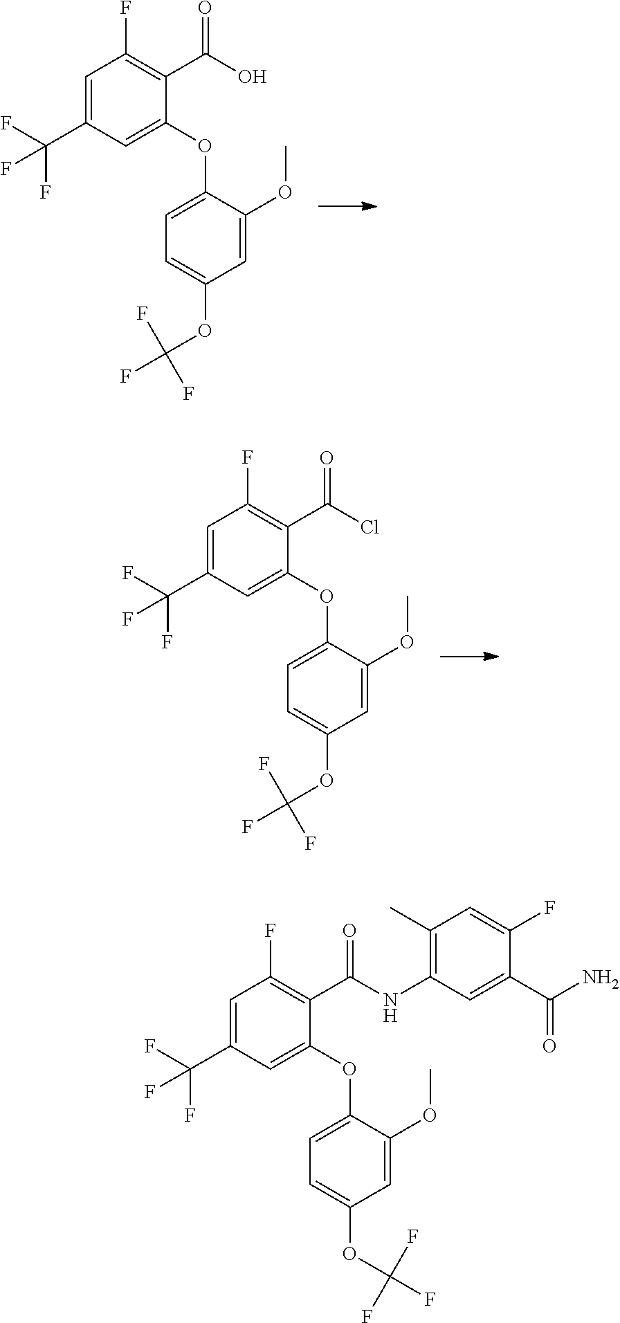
C1=C(C(F)(F)F)C=C(OC2=CC=C(OC(F)(F)F)C=C2OC)C(C(O)=O)=C1F.C1=C(C(F)(F)F)C=C(OC2=CC=C(OC(F)(F)F)C=C2OC)C(C(Cl)=O)=C1F.C1=C(C(F)(F)F)C=C(OC2=CC=C(OC(F)(F)F)C=C2OC)C(C(NC2=C(C)C=C(F)C(C(N)=O)=C2)=O)=C1F
